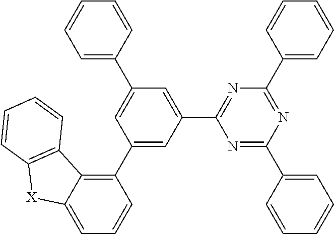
C1(C2=CC(C3=CC=CC=C3)=CC(C3=C4C(=CC=C3)[X]C3=C4C=CC=C3)=C2)=NC(C2=CC=CC=C2)=NC(C2=CC=CC=C2)=N1
